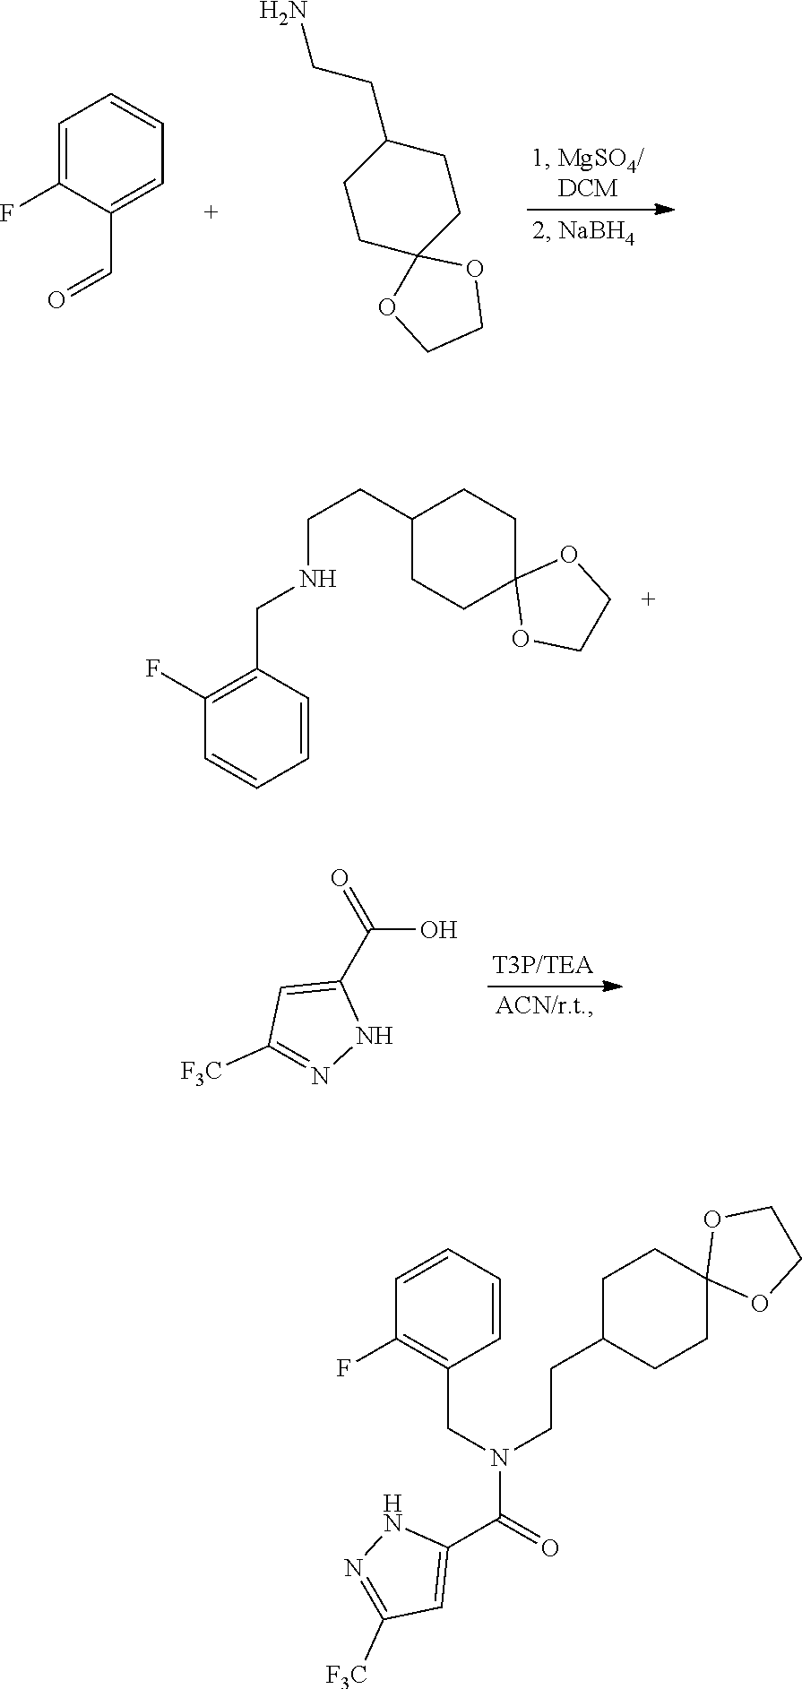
C1=C(F)C(C=O)=CC=C1.C1C(CCN)CCC2(C1)OCCO2.C1(CNCCC2CCC3(CC2)OCCO3)=C(F)C=CC=C1.O=C(C1=CC([F3C])=NN1)O.C(CC1CCC2(CC1)OCCO2)N(CC1=C(F)C=CC=C1)C(C1=CC([F3C])=NN1)=O
